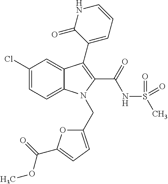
C1(Cl)=CC=C2C(=C1)C(C1=CC=CNC1=O)=C(C(NS(C)(=O)=O)=O)N2CC1=CC=C(C(=O)OC)O1
